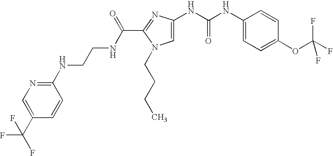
C(=O)(C1=NC(NC(NC2=CC=C(OC(F)(F)F)C=C2)=O)=CN1CCCC)NCCNC1=NC=C(C(F)(F)F)C=C1
